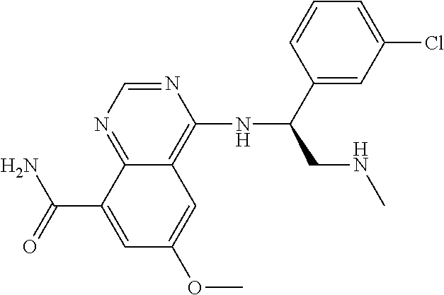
C12=NC=NC(NC(C3=CC(Cl)=CC=C3)CNC)=C1C=C(OC)C=C2C(N)=O
